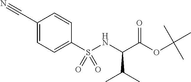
C1=C(C#N)C=CC(S(NC(C(C)C)C(=O)OC(C)(C)C)(=O)=O)=C1
